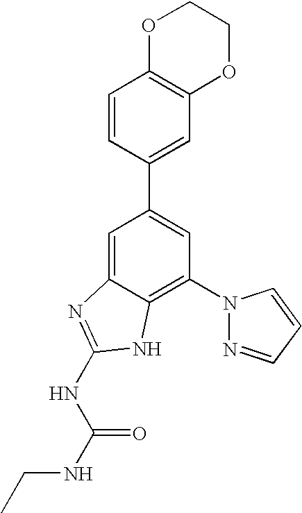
C1=C2C(=C(N3N=CC=C3)C=C1C1=CC3=C(C=C1)OCCO3)NC(NC(=O)NCC)=N2
